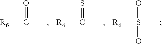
[R6]S(C)(=O)=O.[R6]C(C)=S.[R6]C(C)=O
